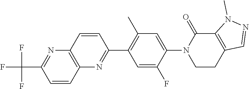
N1(C2=CC(C)=C(C3=NC4=C(C=C3)N=C(C(F)(F)F)C=C4)C=C2F)CCC2=C(C1=O)N(C)N=C2
